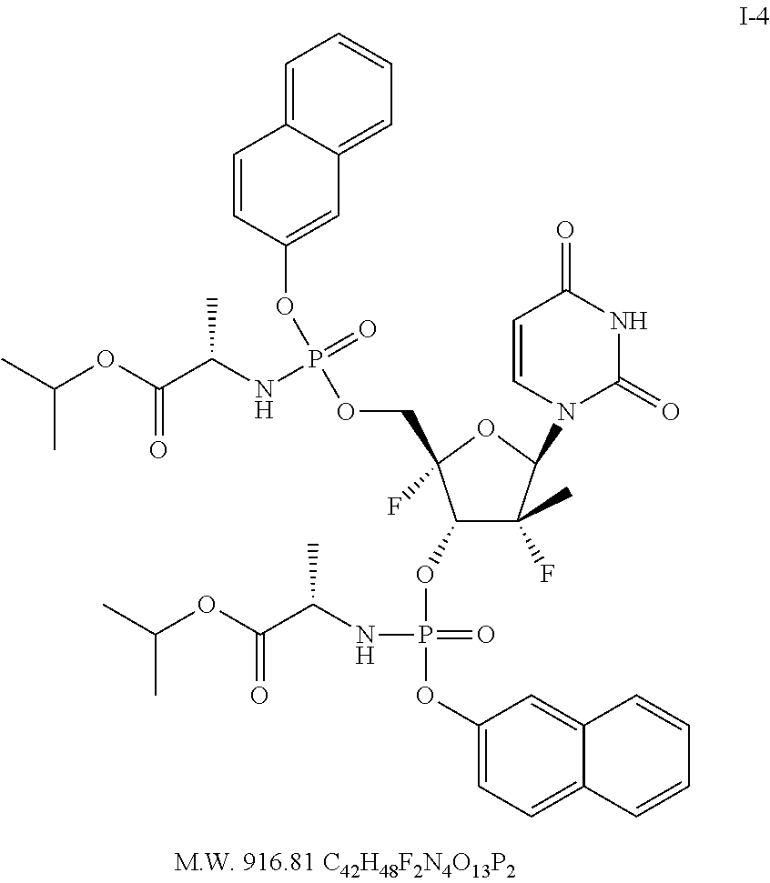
C1=CN(C2C(F)(C)C(OP(NC(C(OC(C)C)=O)C)(=O)OC3=CC=C4C(=C3)C=CC=C4)C(COP(OC3=CC4=CC=CC=C4C=C3)(=O)NC(C(=O)OC(C)C)C)(F)O2)C(=O)NC1=O
